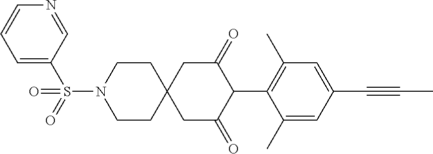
C1CN(S(=O)(C2=CC=CN=C2)=O)CCC12CC(=O)C(C1=C(C)C=C(C#CC)C=C1C)C(=O)C2
